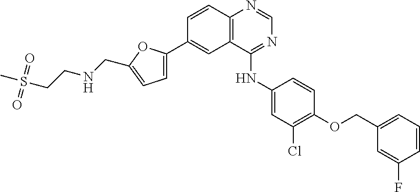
C12=C(C(NC3=CC(Cl)=C(OCC4=CC=CC(F)=C4)C=C3)=NC=N1)C=C(C1=CC=C(CNCCS(=O)(=O)C)O1)C=C2
